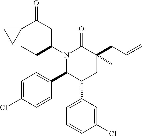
N1(C(CC(C2CC2)=O)CC)C(C2=CC=C(Cl)C=C2)C(C2=CC=CC(Cl)=C2)CC(CC=C)(C)C1=O
